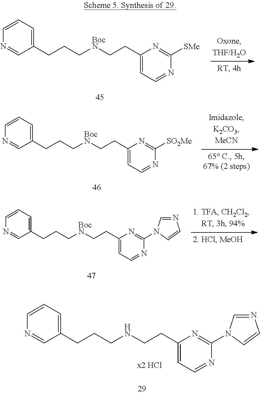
C1=CC=C(CCCNCCC2=CC=NC(N3C=NC=C3)=N2)C=N1.C1=CC=C(CCC[BocN]CCC2=CC=NC([SMe])=N2)C=N1.C1=CC=C(CCC[BocN]CCC2=CC=NC([SO2Me])=N2)C=N1.C1=CC=C(CCC[BocN]CCC2=CC=NC(N3C=NC=C3)=N2)C=N1
